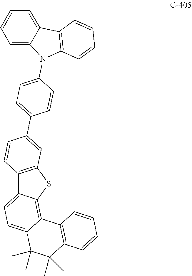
C12=C(SC3=C4C(=CC=C13)C(C)(C)C(C)(C)C1=C4C=CC=C1)C=C(C1=CC=C(N3C4=C(C5=CC=CC=C35)C=CC=C4)C=C1)C=C2
